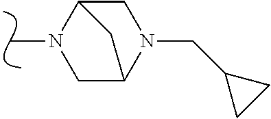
C12CN(CC3CC3)C(CN1C)C2
